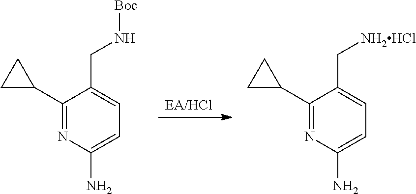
C1(C2CC2)=NC(N)=CC=C1CN[Boc].C1(C2CC2)=NC(N)=CC=C1C[NH2HCl]
